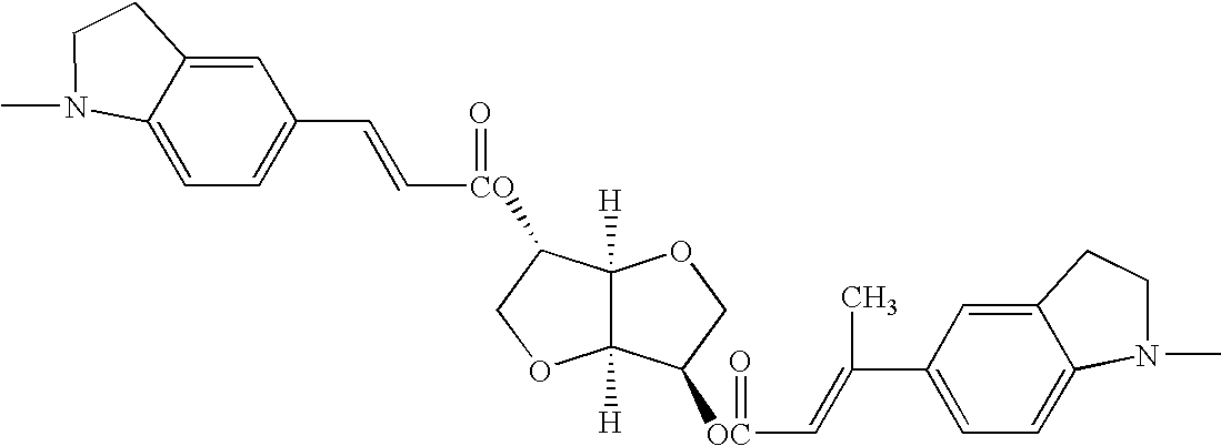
[CO](C1C2([H])C([H])(OC1)C([OC](C=C(C1=CC=C3C(=C1)CCN3C)C)=O)CO2)(C=CC1=CC=C2C(=C1)CCN2C)=O
